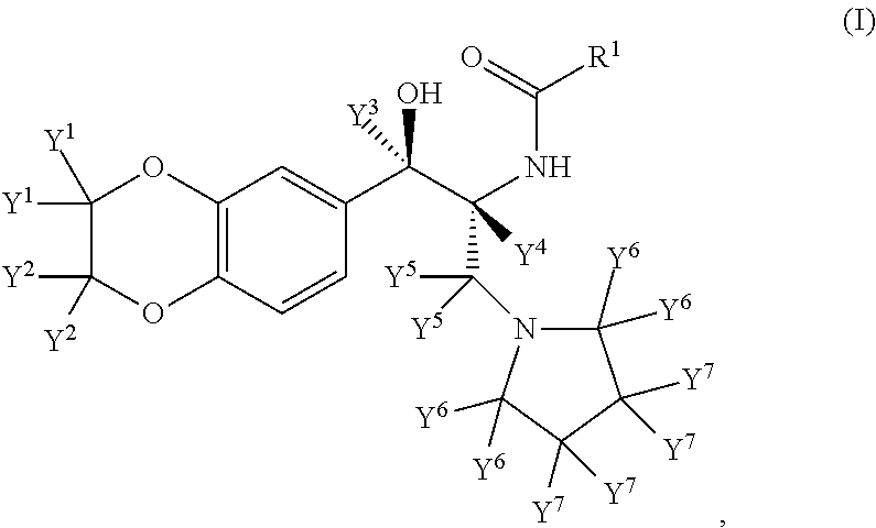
C12=C(C=CC(C(C(NC([R1])=O)(C([Y5])(N3C([Y6])([Y6])C([Y7])([Y7])C([Y7])([Y7])C3([Y6])[Y6])[Y5])[Y4])(O)[Y3])=C1)OC([Y2])([Y2])C([Y1])([Y1])O2
